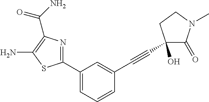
C1(C2=CC=CC(C#CC3(O)C(=O)N(C)CC3)=C2)=NC(C(N)=O)=C(N)S1
